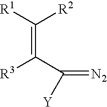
[R1]C([R2])=C(C([Y])=[N2])[R3]
